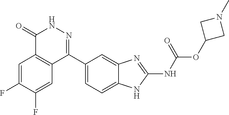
O(C1CN(C)C1)C(=O)NC1=NC2=CC(C3=NNC(=O)C4=C3C=C(F)C(F)=C4)=CC=C2N1
